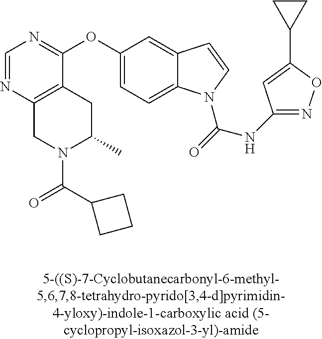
C1=NC2=C(C(OC3=CC=C4C(=C3)C=CN4C(=O)NC3=NOC(C4CC4)=C3)=N1)CC(C)N(C(C1CCC1)=O)C2
